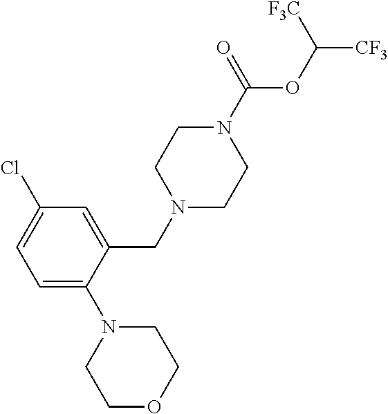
C1=C(N2CCOCC2)C(CN2CCN(C(=O)OC([CF3])[F3C])CC2)=CC(Cl)=C1
